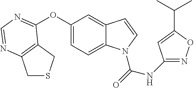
C1SCC2=C1N=CN=C2OC1=CC=C2C(=C1)C=CN2C(NC1=NOC(C(C)C)=C1)=O
